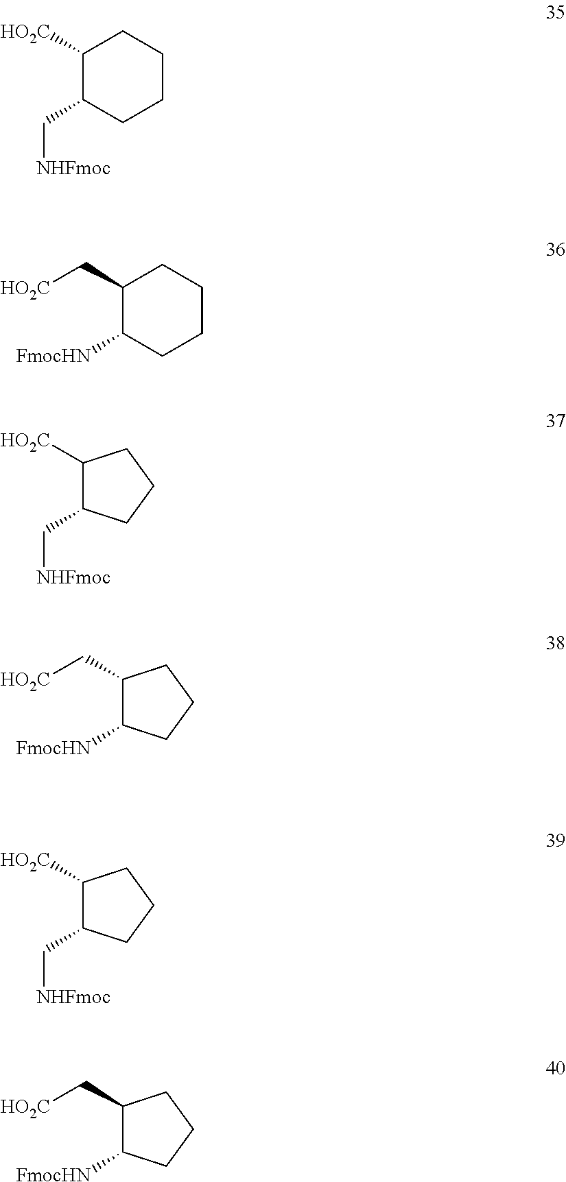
C1([HO2C])C(C[NHFmoc])CCCC1.C1(C[HO2C])C([FmocHN])CCCC1.C1([HO2C])C(C[NHFmoc])CCC1.C1(C[HO2C])C([FmocHN])CCC1.C1([HO2C])C(C[NHFmoc])CCC1.C1(C[HO2C])C([FmocHN])CCC1
